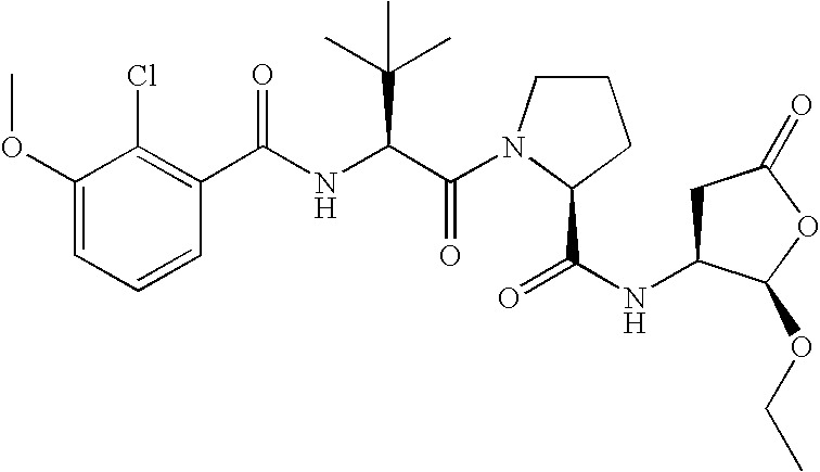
C1C(NC(=O)C2N(C(C(NC(C3=C(Cl)C(OC)=CC=C3)=O)C(C)(C)C)=O)CCC2)C(OCC)OC1=O
